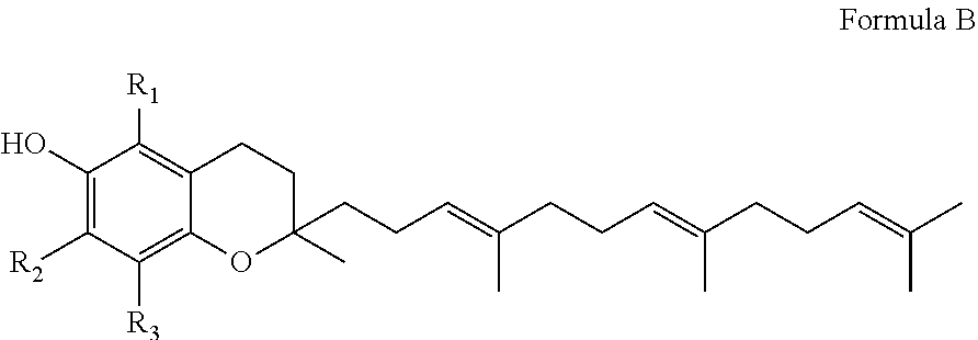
C1(O)=C([R2])C([R3])=C2C(=C1[R1])CCC(CCC=C(CCC=C(CCC=C(C)C)C)C)(C)O2
